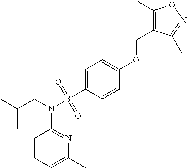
CC(CN(S(=O)(=O)C1=CC=C(OCC2=C(C)ON=C2C)C=C1)C1=NC(C)=CC=C1)C
